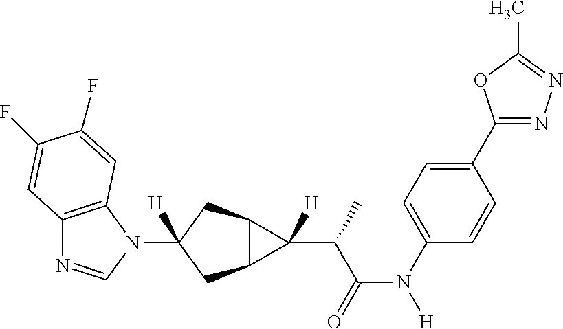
C12=C(N(C3([H])CC4C(C3)C4(C(C(N([H])C3=CC=C(C4=NN=C(C)O4)C=C3)=O)C)[H])C=N1)C=C(F)C(F)=C2
